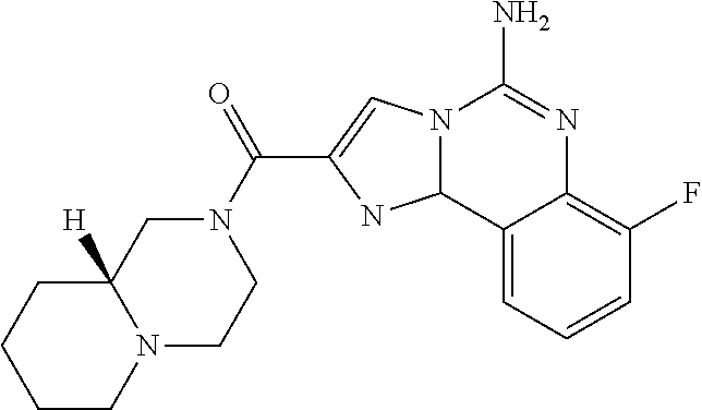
N12C(C3=CC=CC(F)=C3N=C1N)NC(C(N1CC3([H])N(CC1)CCCC3)=O)=C2
